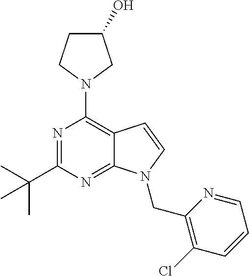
N1=C(C(C)(C)C)N=C2C(=C1N1CC(O)CC1)C=CN2CC1=C(Cl)C=CC=N1
